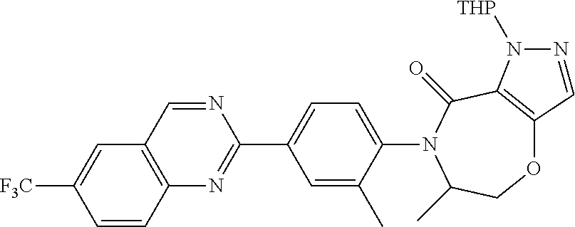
O1C2=C(C(=O)N(C3=CC=C(C4=NC5=C(C=C([F3C])C=C5)C=N4)C=C3C)C(C)C1)N([THP])N=C2
